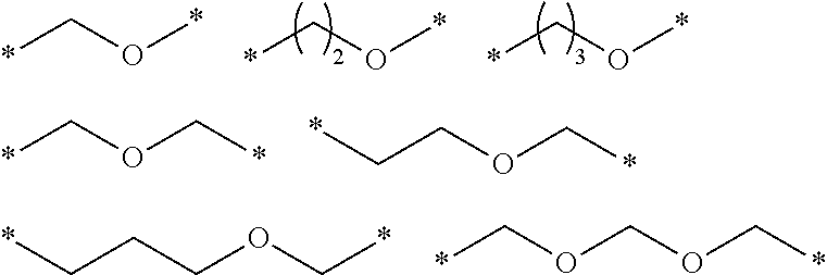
*CO*.*CO*.*CO*.*COC*.C(COC*)*.C(CCOC*)*.*COCOC*
